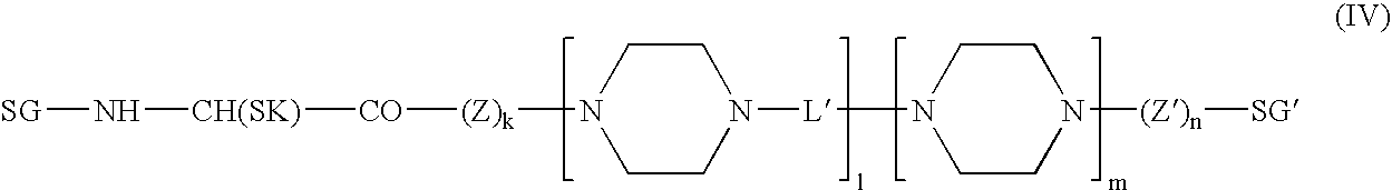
[CO]([(Z)k]N1CCN([L]N2CCN([(Z)n][SG])CC2)CC1)[CH(SK)]N[SG]
